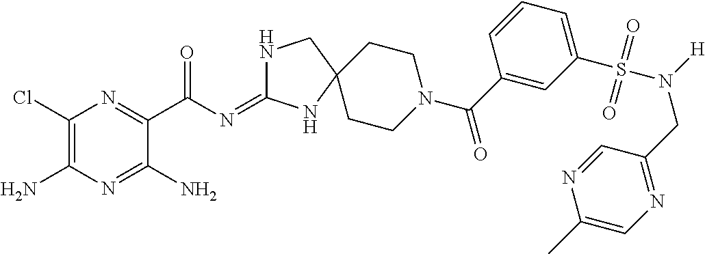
C1(Cl)=C(N)N=C(N)C(C(=O)N=C2NCC3(N2)CCN(C(=O)C2=CC(S(N(CC4=NC=C(C)N=C4)[H])(=O)=O)=CC=C2)CC3)=N1
